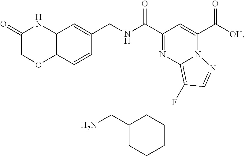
C1(=O)COC2=C(N1)C=C(CNC(C1=NC3=C(F)C=NN3C(C([OH])=O)=C1)=O)C=C2.C1(CN)CCCCC1
